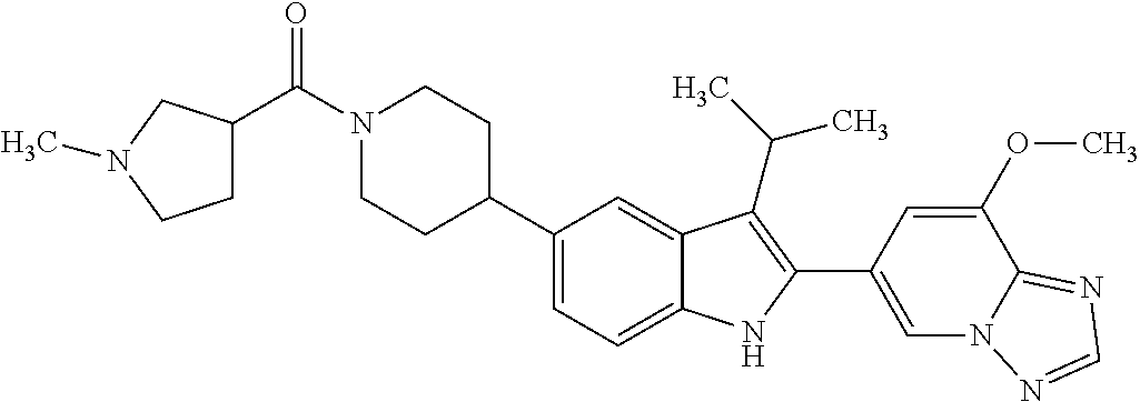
C(N1CCC(C2=CC=C3C(=C2)C(C(C)C)=C(C2=CN4C(=NC=N4)C(OC)=C2)N3)CC1)(=O)C1CCN(C)C1
